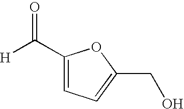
[H]C(=O)C1=CC=C(CO)O1
